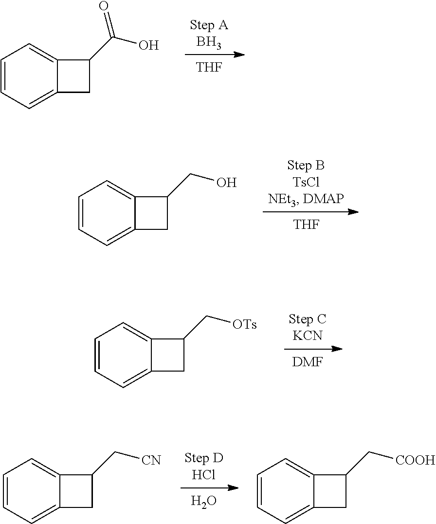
C1=CC=C2C(=C1)C(C(O)=O)C2.[THF].C1=CC=C2C(=C1)C(CO)C2.[THF].C1=C2C(=CC=C1)C(C[OTs])C2.[DMF].O.C1=C2C(=CC=C1)C(C[CN])C2.C1=C2C(=CC=C1)C(C[COOH])C2
